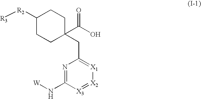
C1([R2][R3])CCC(CC2=[X1][X2]=[X3]C(N[W])=N2)(C(O)=O)CC1
